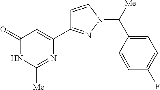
C1=CN(C([Me])C2=CC=C(F)C=C2)N=C1C1=CC(=O)NC([Me])=N1
